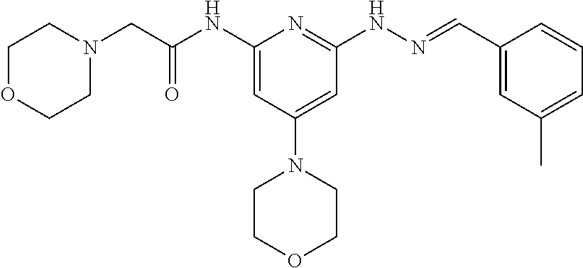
N(C1=CC(N2CCOCC2)=CC(NN=CC2=CC(C)=CC=C2)=N1)C(CN1CCOCC1)=O
